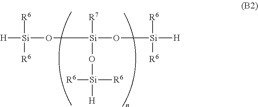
[H][Si](O[Si](O[Si]([H])([R6])[R6])([R7])O[Si]([H])([R6])[R6])([R6])[R6]
